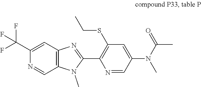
C1(C(F)(F)F)=CC2=C(C=N1)N(C)C(C1=C(SCC)C=C(N(C)C(=O)C)C=N1)=N2
